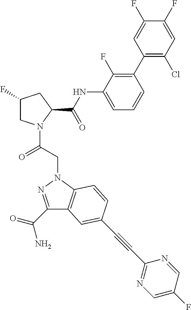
C1(NC(C2CC(F)CN2C(CN2N=C(C(=O)N)C3=C2C=CC(C#CC2=NC=C(F)C=N2)=C3)=O)=O)=CC=CC(C2=C(Cl)C=C(F)C(F)=C2)=C1F
